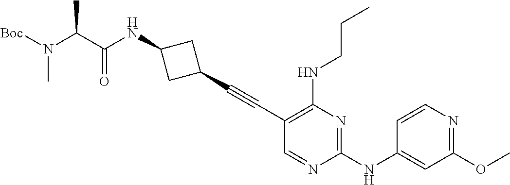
C1(C#CC2=C(NCCC)N=C(NC3=CC(OC)=NC=C3)N=C2)CC(NC(=O)C(N(C)[Boc])C)C1
